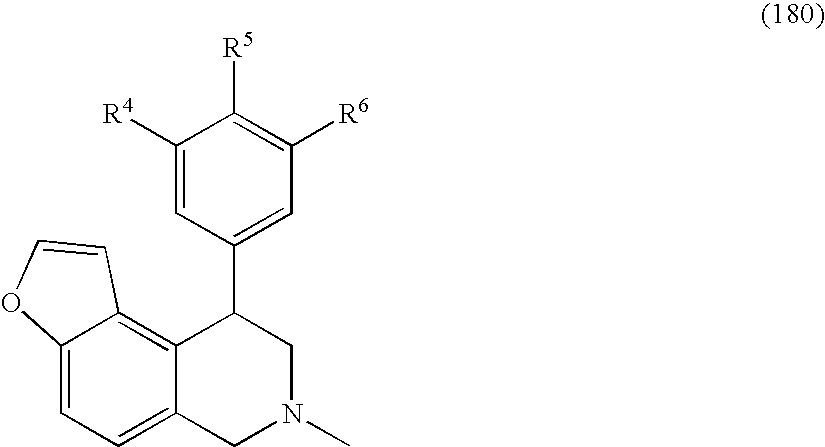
C12=CC=C3C(=C1C=CO2)C(C1=CC([R6])=C([R5])C([R4])=C1)CN(C)C3
